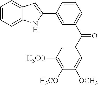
C1(C2=CC(C(=O)C3=CC([OCH3])=C([OCH3])C([OCH3])=C3)=CC=C2)=CC2=CC=CC=C2N1
